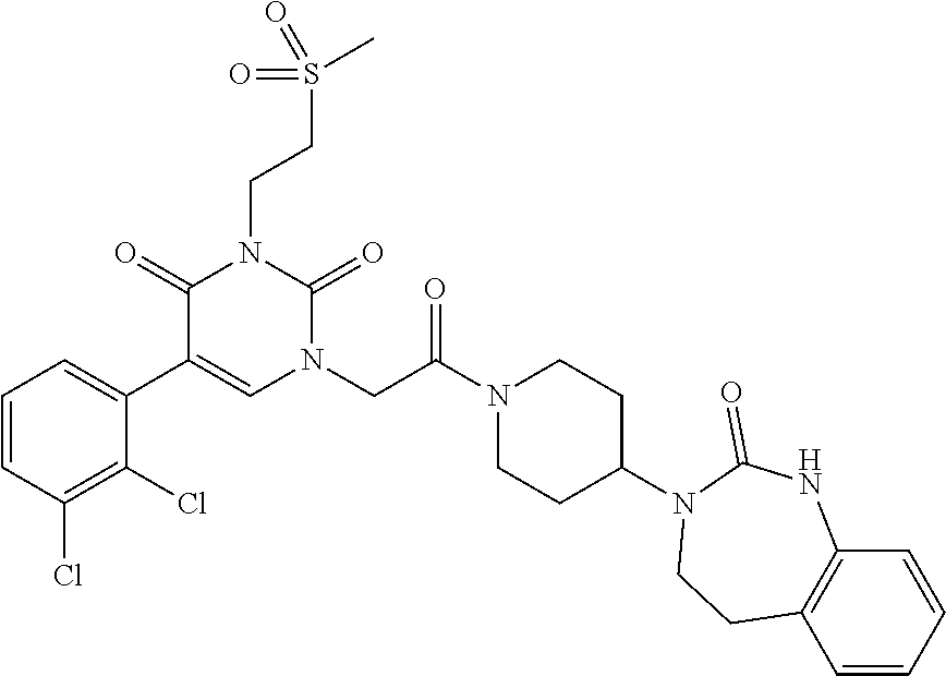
C1=CC(Cl)=C(Cl)C(C2=CN(CC(N3CCC(N4C(=O)NC5=C(C=CC=C5)CC4)CC3)=O)C(=O)N(CCS(=O)(=O)C)C2=O)=C1
